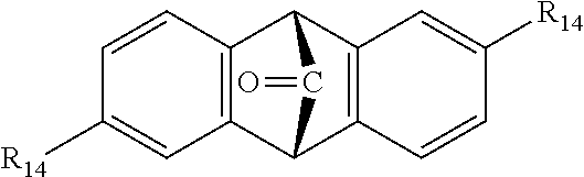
C12=C(C=CC([R14])=C1)C1C3=C(C2C1=O)C=CC([R14])=C3
